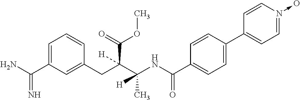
C1=C(C(N)=N)C=C(CC(C(NC(C2=CC=C(C3=CC=N(->O)C=C3)C=C2)=O)(C)[H])(C(=O)OC)[H])C=C1
